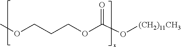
O=C(O[(CH2)11CH3])OCCCOC
